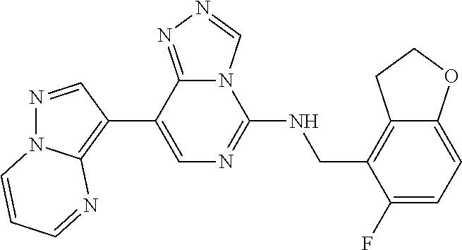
C1(C2=C3N(N=C2)C=CC=N3)=CN=C(NCC2=C3C(=CC=C2F)OCC3)N2C1=NN=C2
